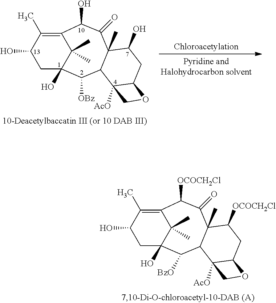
C1(O)CC2OCC2([AcO])C2C([OBz])C3(O)CC(O)C(C)=C(C(O)C(=O)C12C)C3(C)C.C1([OCOCH2Cl])CC2OCC2([AcO])C2C([BzO])C3(O)CC(O)C(C)=C(C([OCOCH2Cl])C(=O)C12C)C3(C)C
